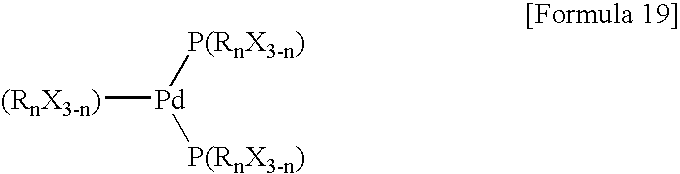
[P(RnX3-n)][Pd]([P(RnX3-n)])[(RnX3-n)]
